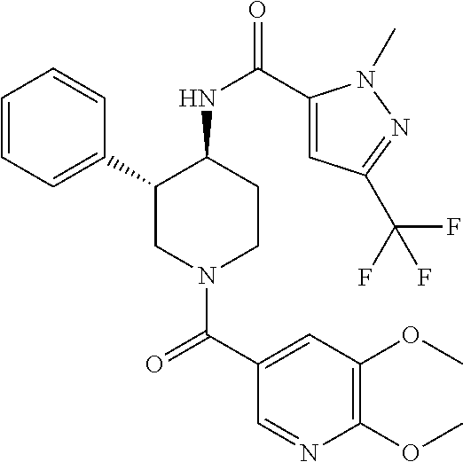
C1=CC=C(C2CN(C(C3=CC(OC)=C(OC)N=C3)=O)CCC2NC(=O)C2=CC(C(F)(F)F)=NN2C)C=C1
